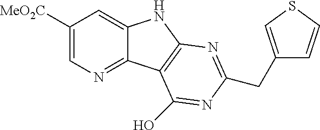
C1([MeO2C])=CN=C2C(=C1)NC1=C2C(O)=NC(CC2=CSC=C2)=N1
